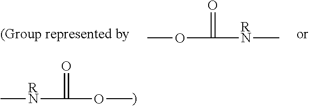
COC([RN]C)=O.COC([RN]C)=O
